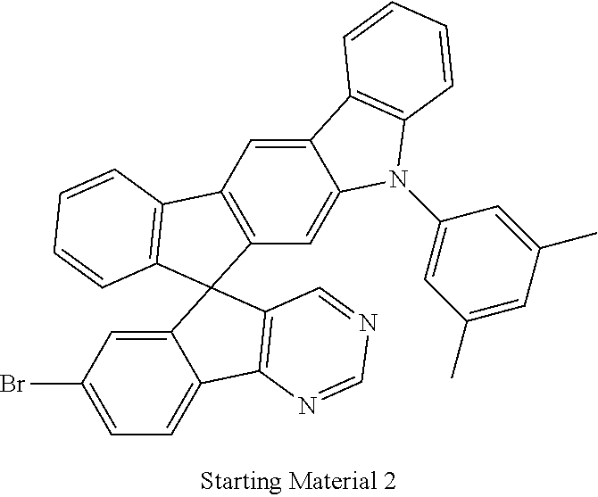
C12=C(C=C3C(=C1)N(C1=CC(C)=CC(C)=C1)C1=C3C=CC=C1)C1=C(C=CC=C1)C21C2=CC(Br)=CC=C2C2=C1C=NC=N2
